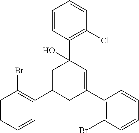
C1=CC=CC(C2CC(C3=C(Br)C=CC=C3)=CC(C3=C(Cl)C=CC=C3)(O)C2)=C1Br
